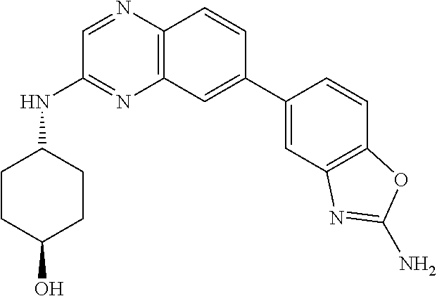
C12=C(C=C(C3=CC4=C(C=C3)OC(N)=N4)C=C1)N=C(NC1CCC(O)CC1)C=N2
